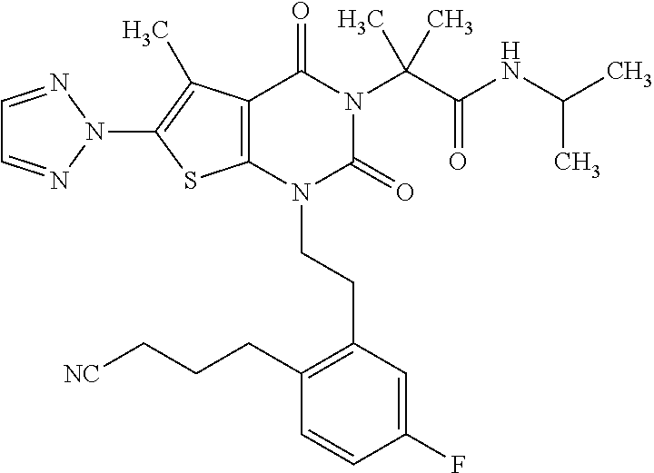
C12=C(C(C)=C(N3N=CC=N3)S1)C(=O)N(C(C(=O)NC(C)C)(C)C)C(=O)N2CCC1=C(CCC[NC])C=CC(F)=C1
